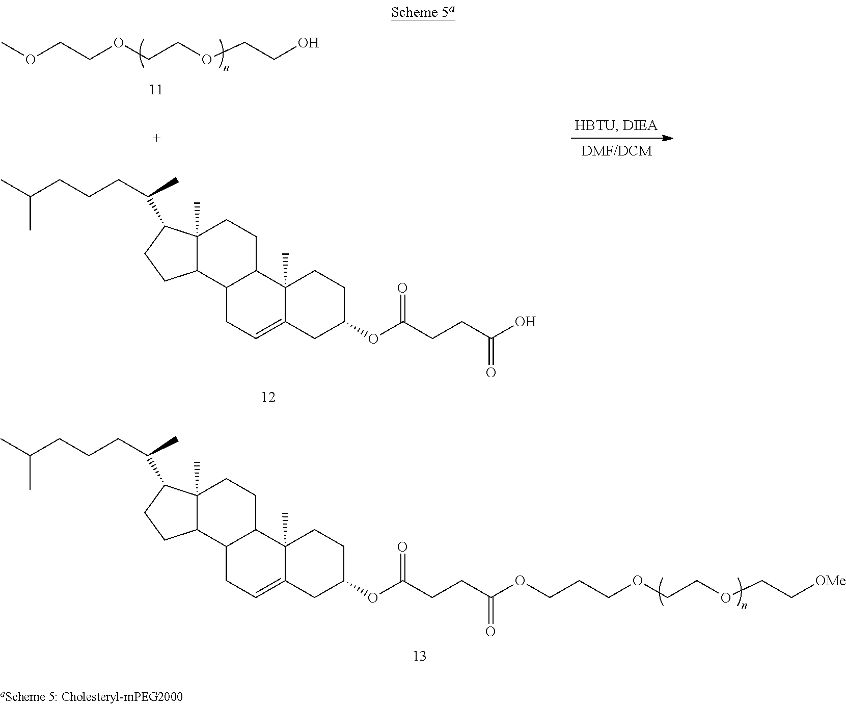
C12(C)C(=CCC3C1CCC1(C)C3CCC1C(CCCC(C)C)C)CC(OC(CCC(O)=O)=O)CC2.O(CCOCCOCCO)C.C12(C)C(=CCC3C1CCC1(C)C3CCC1C(CCCC(C)C)C)CC(OC(CCC(OCCCOCCOCC[OMe])=O)=O)CC2
